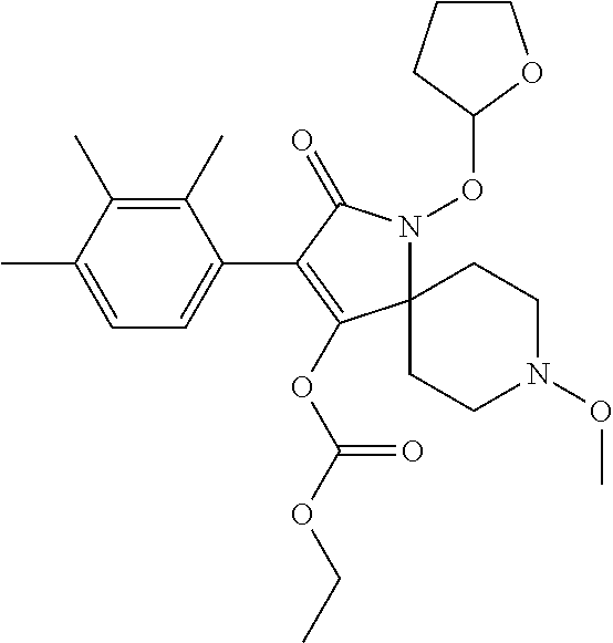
C12(N(OC3CCCO3)C(=O)C(C3=CC=C(C)C(C)=C3C)=C1OC(OCC)=O)CCN(OC)CC2
